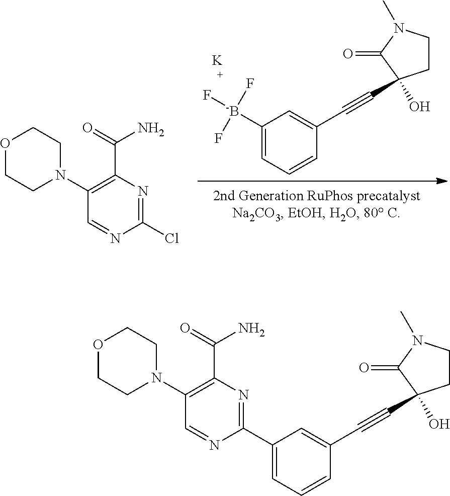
C1=NC(C2=CC=CC(C#CC3(O)CCN(C)C3=O)=C2)=NC(C(=O)N)=C1N1CCOCC1.C1=C([-B](F)(F)F)C=C(C#CC2(O)CCN(C)C2=O)C=C1.[K].C1=NC(Cl)=NC(C(=O)N)=C1N1CCOCC1
